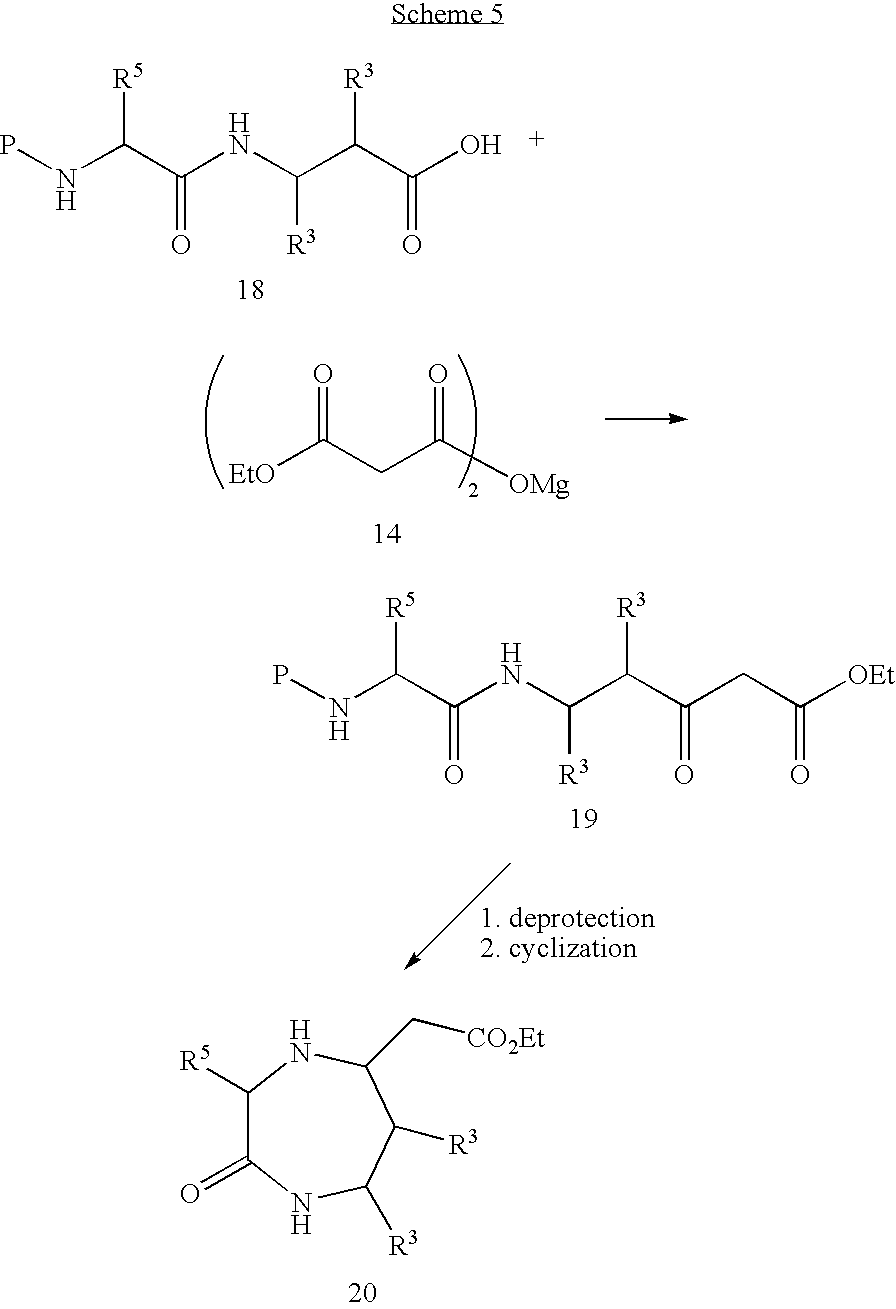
N(C(C(NC(C(C(O)=O)[R3])[R3])=O)[R5])P.[EtO]C(CC([OMg])=O)=O.N(C(C(NC(C(C(CC([OEt])=O)=O)[R3])[R3])=O)[R5])P.C1([R5])C(=O)NC([R3])C([R3])C(C[CO2Et])N1
